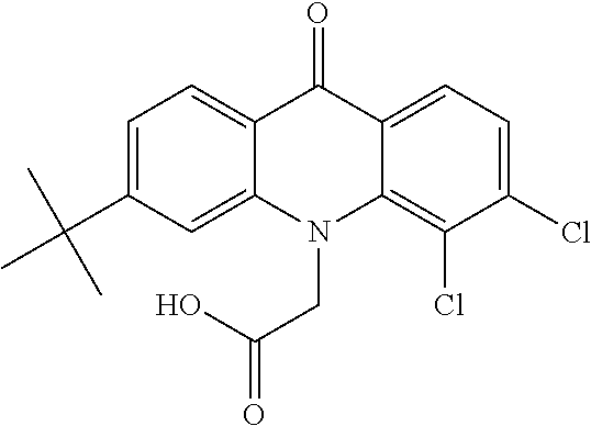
C12=C(Cl)C(Cl)=CC=C1C(=O)C1=CC=C(C(C)(C)C)C=C1N2CC(O)=O
